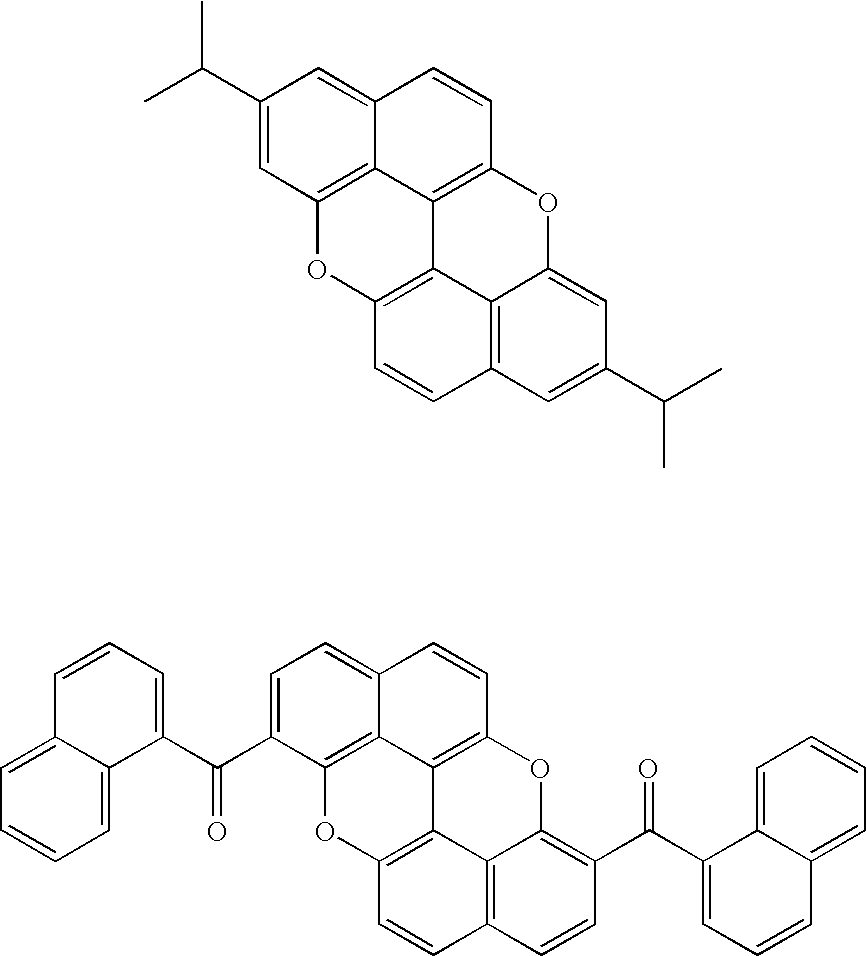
C1(C(C)C)=CC2=C3C(=C1)C=CC1=C3C3=C(O2)C=CC2=C3C(=CC(C(C)C)=C2)O1.C1=C(C(C2=CC=CC3=CC=CC=C23)=O)C2=C3C(=C1)C=CC1=C3C3=C(O2)C=CC2=C3C(=C(C(C3=CC=CC4=CC=CC=C34)=O)C=C2)O1
